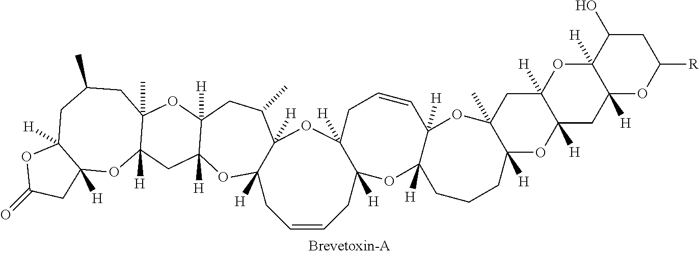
C12([H])CC=CCC3([H])C([H])(OC1([H])C(C)CC1([H])C([H])(O2)CC2([H])C(C)(O1)CC(C)CC1([H])C([H])(O2)CC(=O)O1)CC=CC1([H])C([H])(O3)CCCC2([H])C(C)(O1)CC1([H])C([H])(O2)CC2([H])C([H])(O1)C(O)CC([R])O2
